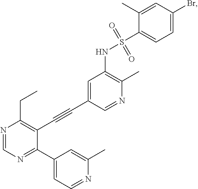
N1=CN=C(C2=CC=NC(C)=C2)C(C#CC2=CC(NS(=O)(=O)C3=CC=C(Br)C=C3C)=C(C)N=C2)=C1CC
